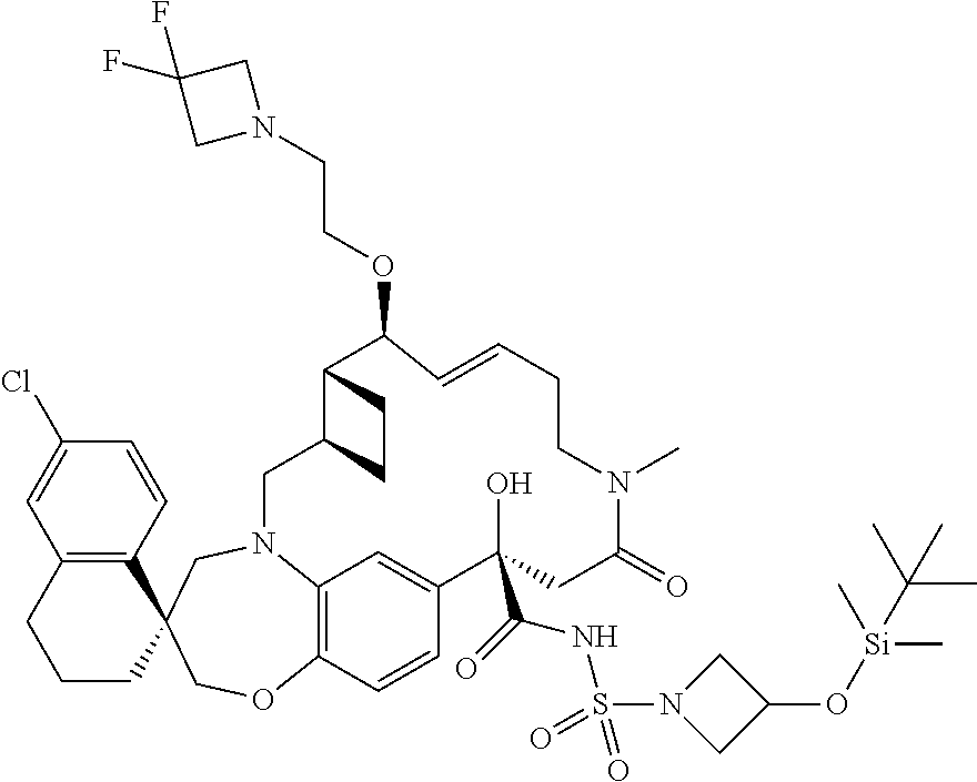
C12=C3N(CC4(CO1)C1=C(CCC4)C=C(Cl)C=C1)CC1C(C(OCCN4CC(F)(F)C4)C=CCCN(C)C(=O)CC(O)(C(=O)NS(N4CC(O[Si](C)(C)C(C)(C)C)C4)(=O)=O)C(=C3)C=C2)CC1
